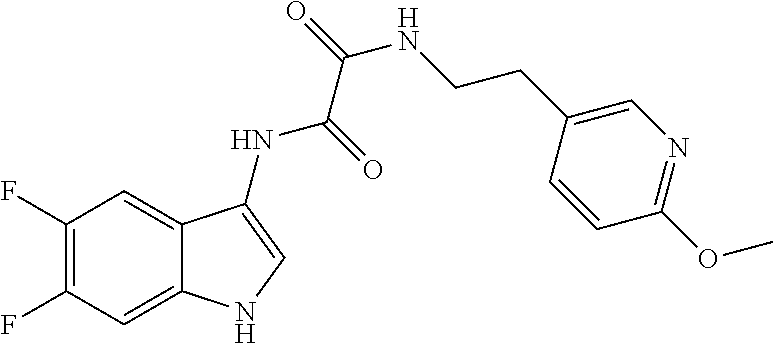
C1(F)=C(F)C=C2C(=C1)C(NC(=O)C(=O)NCCC1=CN=C(OC)C=C1)=CN2
